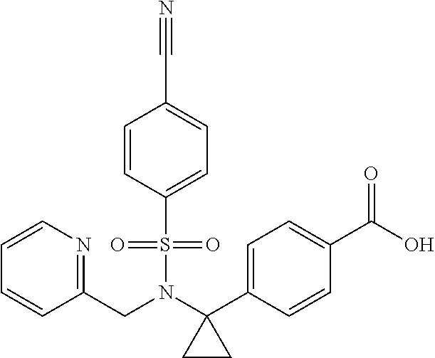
C1=CN=C(CN(C2(C3=CC=C(C(=O)O)C=C3)CC2)S(=O)(=O)C2=CC=C(C#N)C=C2)C=C1
